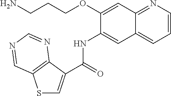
S1C=C(C(=O)NC2=CC3=CC=CN=C3C=C2OCCCN)C2=C1C=NC=N2
